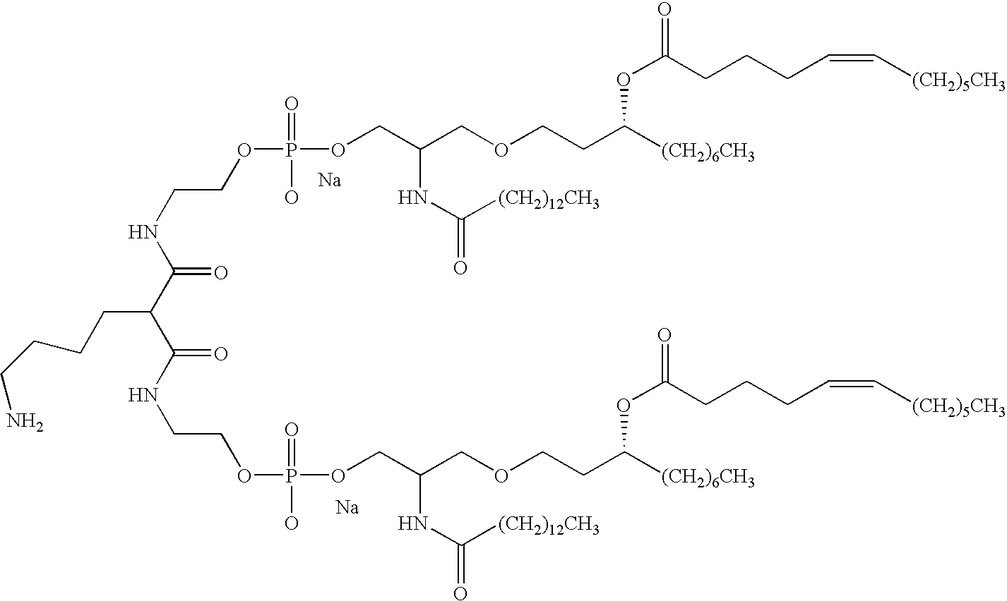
[Na].[Na].N(CCOP(OCC(COCCC([(CH2)6CH3])OC(=O)CCCC=C[(CH2)5CH3])NC(=O)[(CH2)12CH3])(=O)O)C(=O)C(C(NCCOP(O)(=O)OCC(COCCC([(CH2)6CH3])OC(=O)CCCC=C[(CH2)5CH3])NC(=O)[(CH2)12CH3])=O)CCCCN
